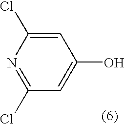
C1=C(O)C=C(Cl)N=C1Cl
